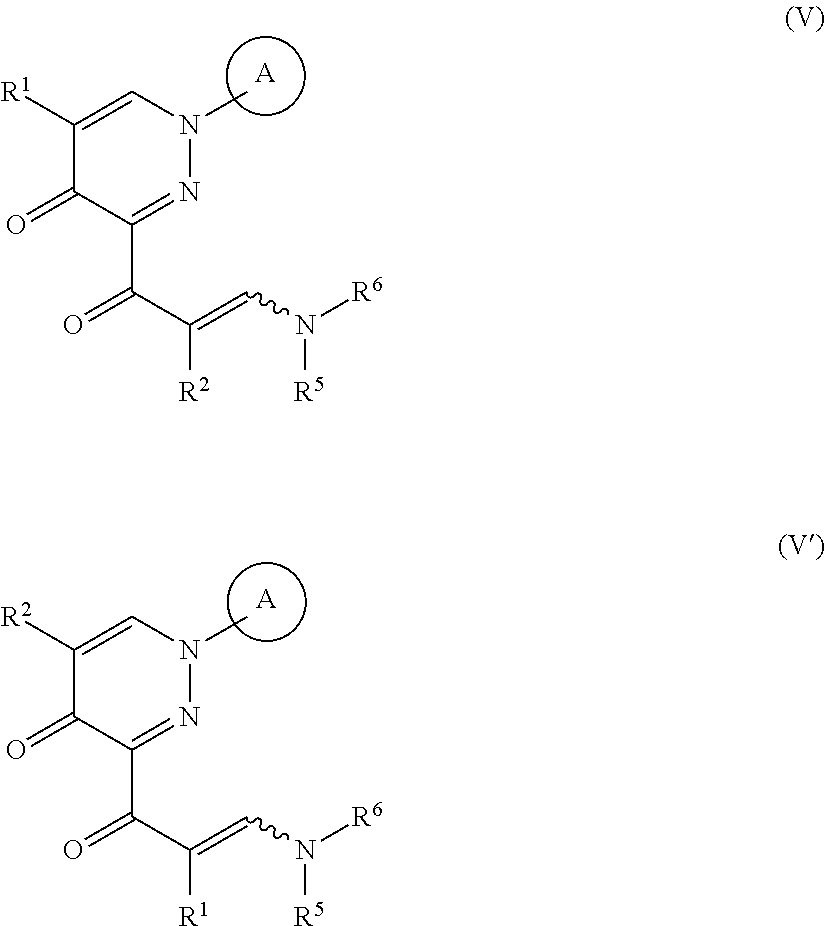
[A].C1=C([R1])C(=O)C(C(C([R2])=CN([R6])[R5])=O)=NN1C.[A].C1=C([R2])C(=O)C(C(C([R1])=CN([R6])[R5])=O)=NN1C
